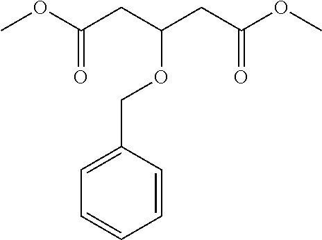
COC(CC(CC(OC)=O)OCC1=CC=CC=C1)=O
